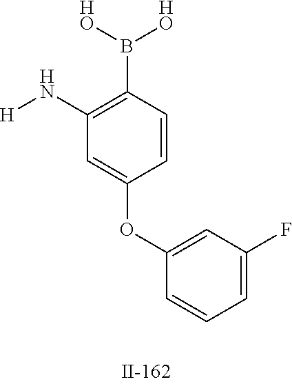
B(C1=C(N[H])C=C(OC2=CC(F)=CC=C2)C=C1)([HO])[HO]
